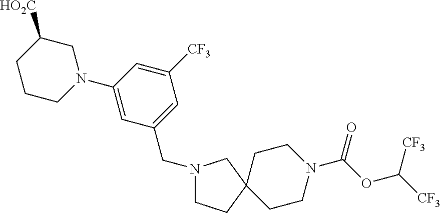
C1(N2CC([HO2C])CCC2)=CC(CN2CCC3(CCN(C(OC([CF3])[CF3])=O)CC3)C2)=CC([CF3])=C1
